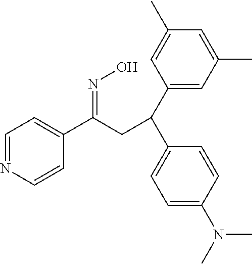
C1=CN=CC=C1C(=NO)CC(C1=CC(C)=CC(C)=C1)C1=CC=C(N(C)C)C=C1
